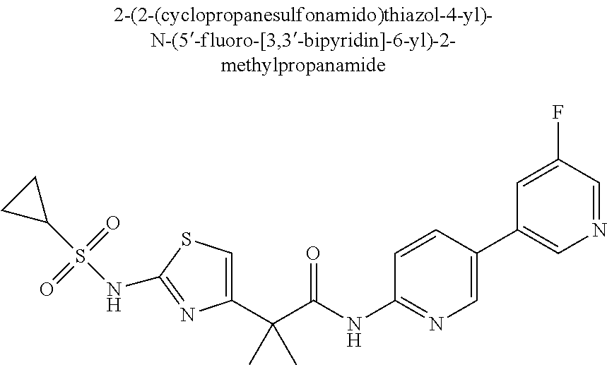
C1(C(C(NC2=NC=C(C3=CN=CC(F)=C3)C=C2)=O)(C)C)=CSC(NS(C2CC2)(=O)=O)=N1
